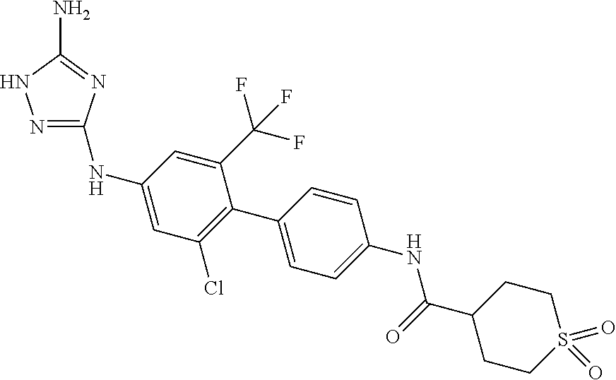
N1=C(NC2=CC(Cl)=C(C3=CC=C(NC(=O)C4CCS(=O)(=O)CC4)C=C3)C(C(F)(F)F)=C2)N=C(N)N1
